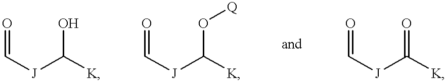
O=C[J]C([K])O.O=C[J]C([K])O[Q].O=C[J]C(=O)[K]
